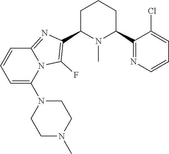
C1C(C2=C(F)N3C(=N2)C=CC=C3N2CCN(C)CC2)N(C)C(C2=NC=CC=C2Cl)CC1
